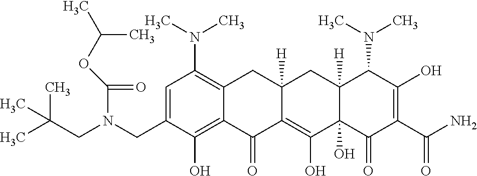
C1=C(CN(CC(C)(C)C)C(OC(C)C)=O)C(O)=C2C(=C1N(C)C)CC1([H])C(=C(O)C3(O)C([H])(C1)C(N(C)C)C(O)=C(C(N)=O)C3=O)C2=O
